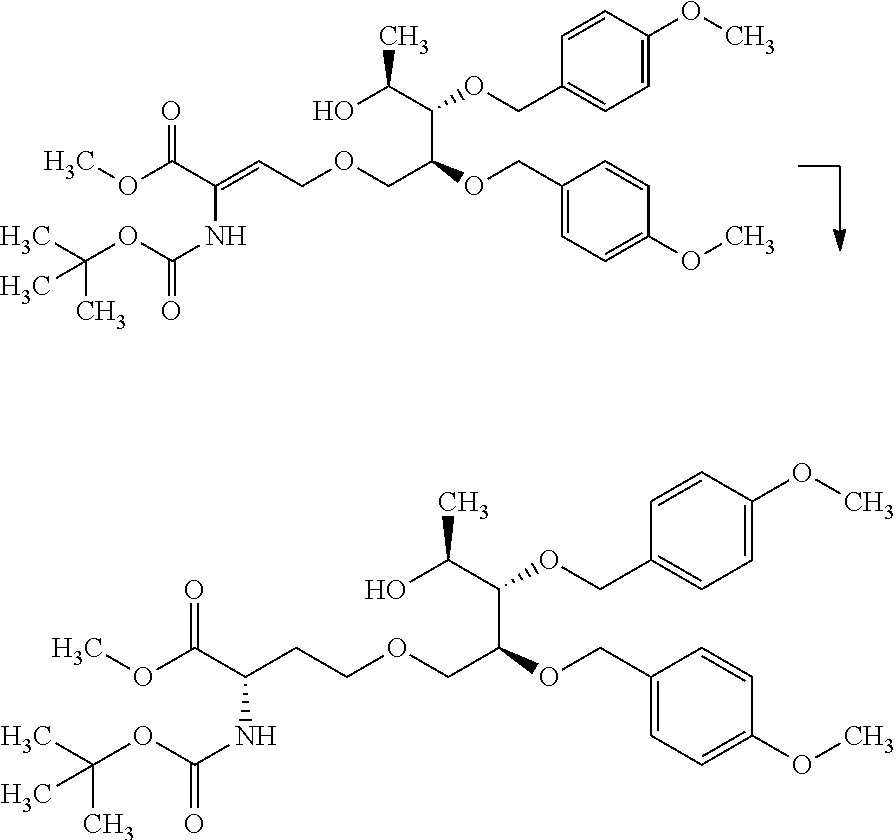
C1(COC(C(O)C)C(OCC2=CC=C(OC)C=C2)COCC=C(C(OC)=O)NC(OC(C)(C)C)=O)=CC=C(OC)C=C1.C1(COC(C(O)C)C(OCC2=CC=C(OC)C=C2)COCCC(C(OC)=O)NC(OC(C)(C)C)=O)=CC=C(OC)C=C1
